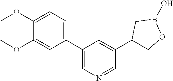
C1(OC)=CC=C(C2=CN=CC(C3COB(O)C3)=C2)C=C1OC
